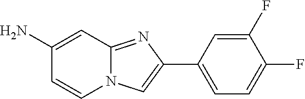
C1(C2=CN3C(=N2)C=C(N)C=C3)=CC=C(F)C(F)=C1
